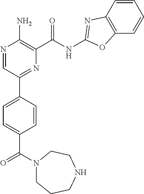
N1=CC(C2=CC=C(C(=O)N3CCCNCC3)C=C2)=NC(C(NC2=NC3=C(C=CC=C3)O2)=O)=C1N
